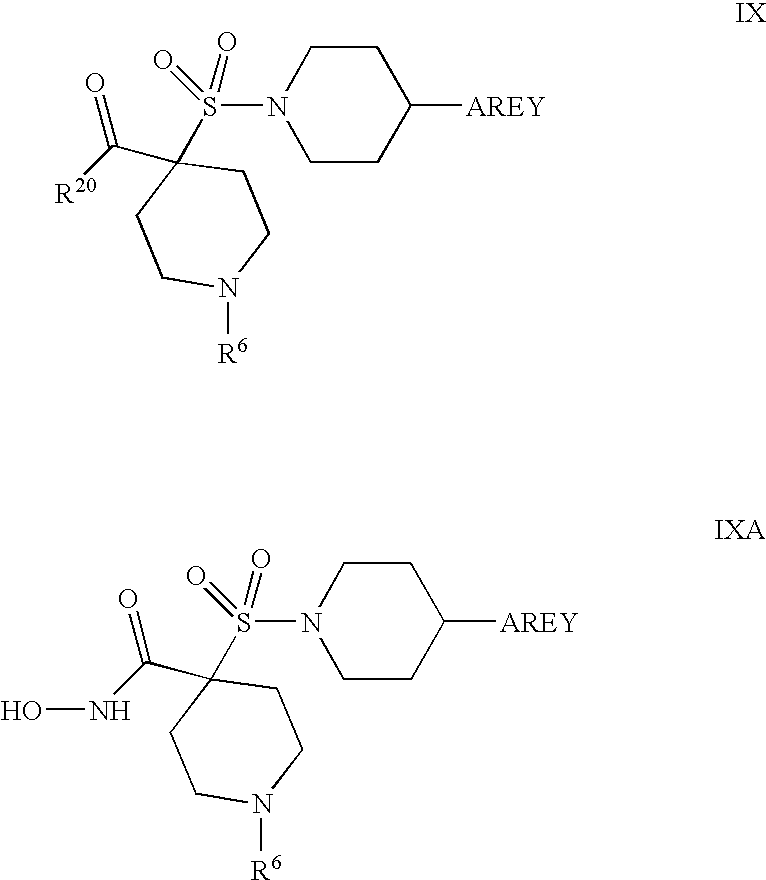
[R20]C(C1(S(N2CCC([AREY])CC2)(=O)=O)CCN([R6])CC1)=O.N(C(C1(S(=O)(=O)N2CCC([AREY])CC2)CCN([R6])CC1)=O)O
